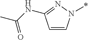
C1=CN(*)N=C1NC(C)=O
